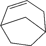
C12CC=CC(CC1)C2
